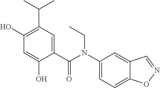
C1(O)=C(C(C)C)C=C(C(N(C2=CC=C3C(=C2)C=NO3)CC)=O)C(O)=C1
